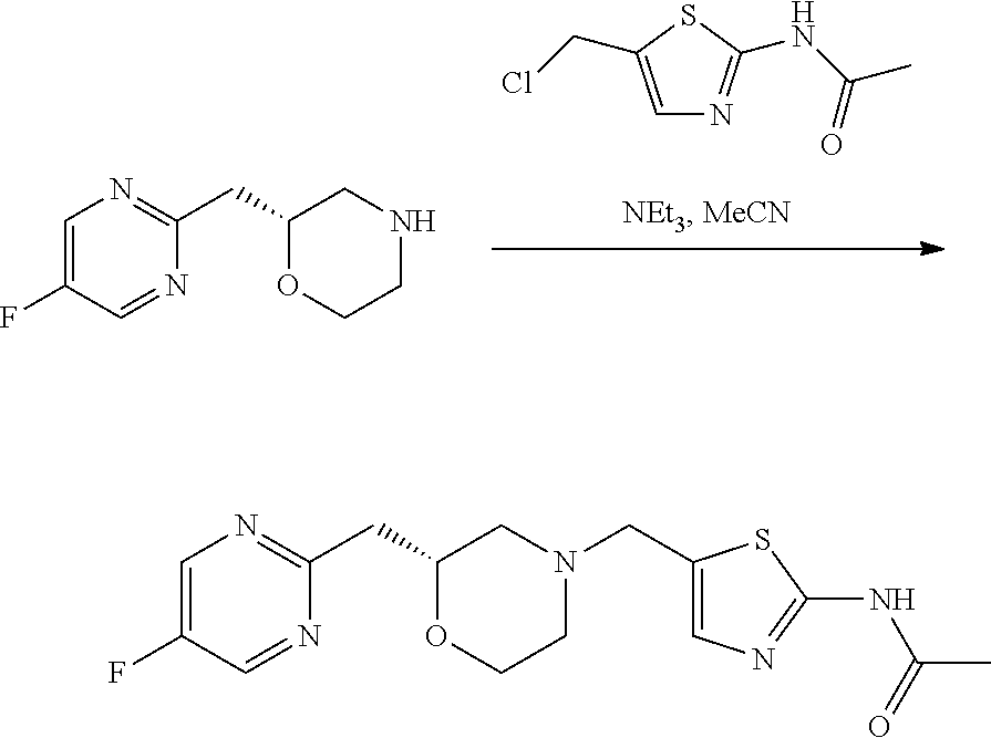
C1=C(CCl)SC(NC(C)=O)=N1.C1=C(F)C=NC(CC2OCCNC2)=N1.C1=C(F)C=NC(CC2OCCN(CC3=CN=C(NC(C)=O)S3)C2)=N1
